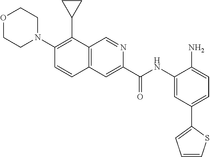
C1=C(C(NC2=CC(C3=CC=CS3)=CC=C2N)=O)N=CC2=C1C=CC(N1CCOCC1)=C2C1CC1
